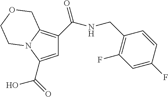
C1=C(C(O)=O)N2C(=C1C(NCC1=C(F)C=C(F)C=C1)=O)COCC2
